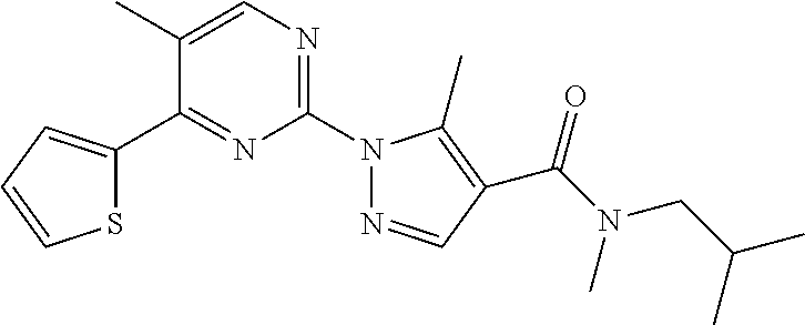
C1=C(C)C(C2=CC=CS2)=NC(N2N=CC(C(N(C)CC(C)C)=O)=C2C)=N1
